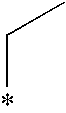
*CC
